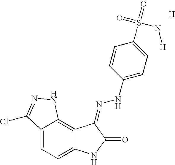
C12=CC=C3C(=C1NN=C2Cl)C(=NNC1=CC=C(S(=O)(=O)N[H])C=C1)C(=O)N3.[H]
